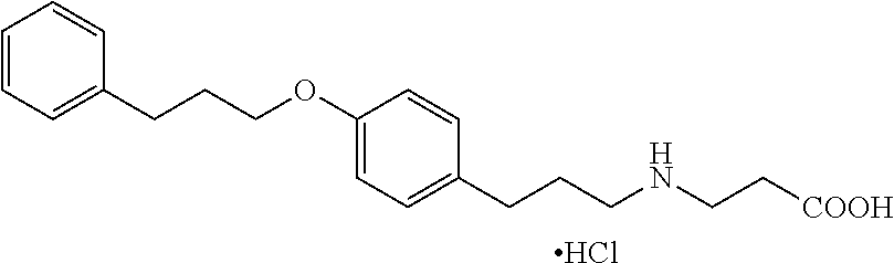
C1=CC=C(CCCOC2=CC=C(CCCNCC[COOH])C=C2)C=C1.Cl
